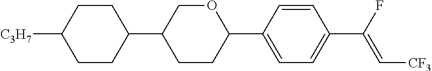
C1CC(C2CCC(C3=CC=C(C(F)=C[CF3])C=C3)OC2)CCC1[C3H7]
